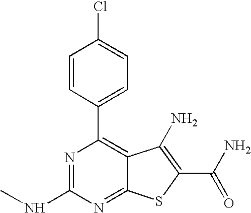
C1=CC(C2=C3C(=NC(NC)=N2)SC(C(=O)N)=C3N)=CC=C1Cl
